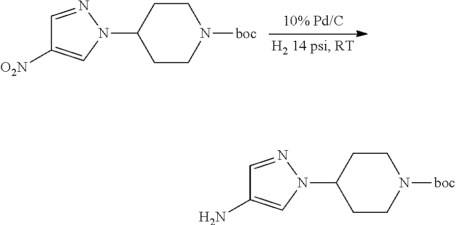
C1CN([boc])CCC1N1N=CC([O2N])=C1.C1CN([boc])CCC1N1N=CC(N)=C1
